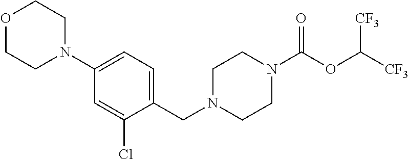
C1N(CC2=CC=C(N3CCOCC3)C=C2Cl)CCN(C(OC([CF3])[CF3])=O)C1
